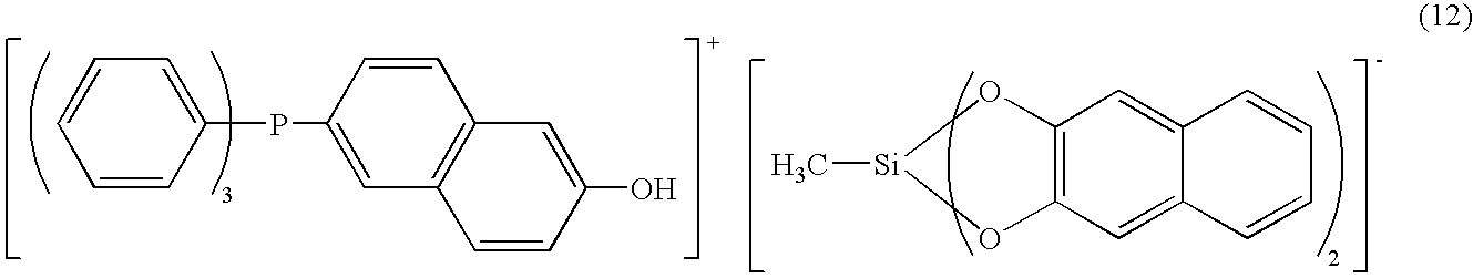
C1=CC=CC(PC2=CC3=C(C=C2)C=C(O)C=C3)=C1.C12=C(C=C3C(=C1)C=CC=C3)O[Si](C)O2
